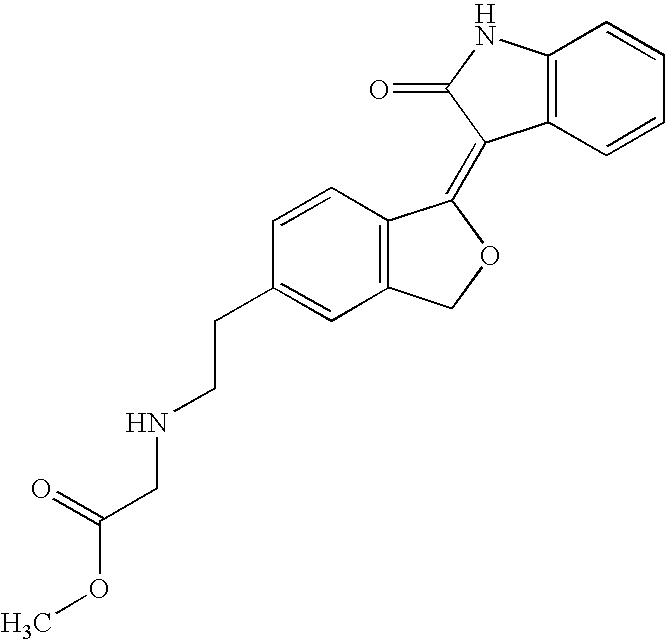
C1=CC(CCNCC(OC)=O)=CC2=C1C(=C1C3=C(NC1=O)C=CC=C3)OC2
